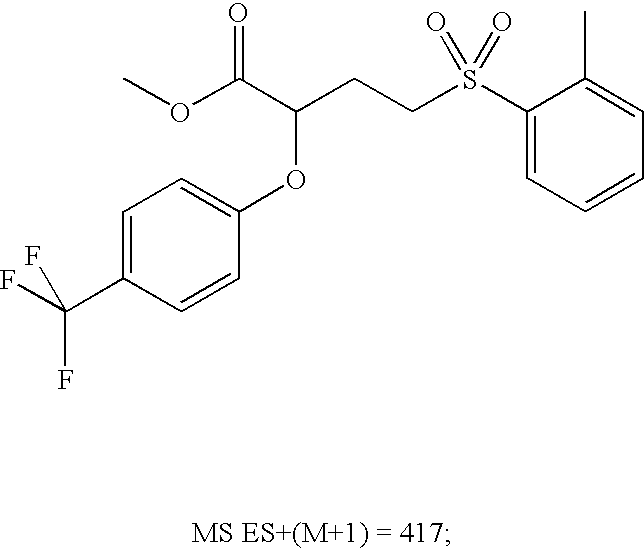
C1=C(C(F)(F)F)C=CC(OC(CCS(C2=CC=CC=C2C)(=O)=O)C(=O)OC)=C1
